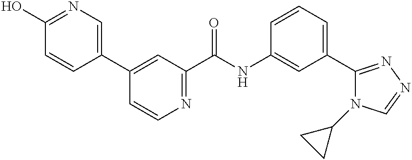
C1=CC(C2=CC(C(NC3=CC(C4=NN=CN4C4CC4)=CC=C3)=O)=NC=C2)=CN=C1O
